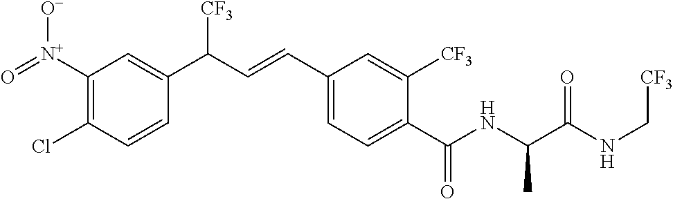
C1([N+]([O-])=O)=C(Cl)C=CC(C(C=CC2=CC=C(C(NC(C(NC[CF3])=O)C)=O)C([CF3])=C2)[CF3])=C1
